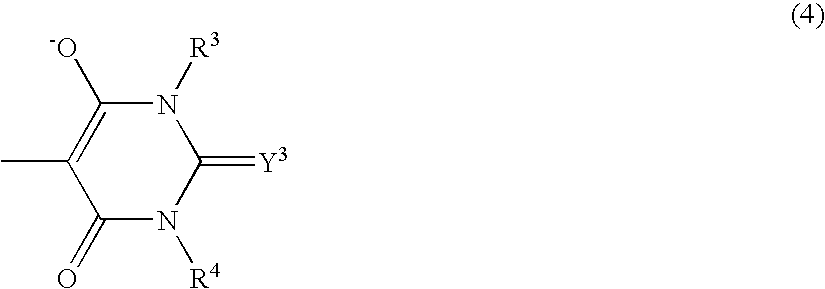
N1([R3])C([-O])=C(C)C(=O)N([R4])C1=[Y3]
